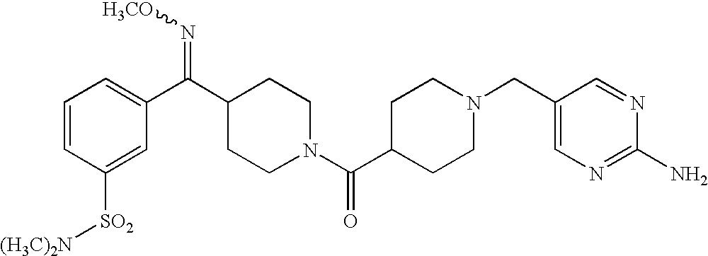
C1=CC([SO2][(H3C)2N])=CC(C(C2CCN(C(C3CCN(CC4=CN=C(N)N=C4)CC3)=O)CC2)=N[H3CO])=C1
